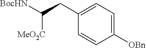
C1=C([OBn])C=CC(CC([MeO2C])[BocHN])=C1
